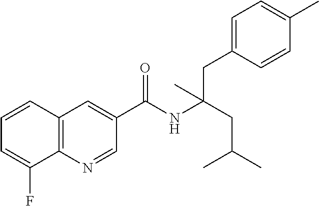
C1=CC2=C(C(F)=C1)N=CC(C(NC(CC(C)C)(CC1=CC=C(C)C=C1)C)=O)=C2
